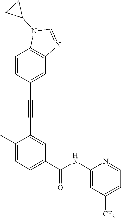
C1=C(C#CC2=CC(C(NC3=CC([CF3])=CC=N3)=O)=CC=C2C)C=CC2=C1N=CN2C1CC1
